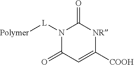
N1([L][Polymer])C(=O)C=C([COOH])[NR]C1=O
